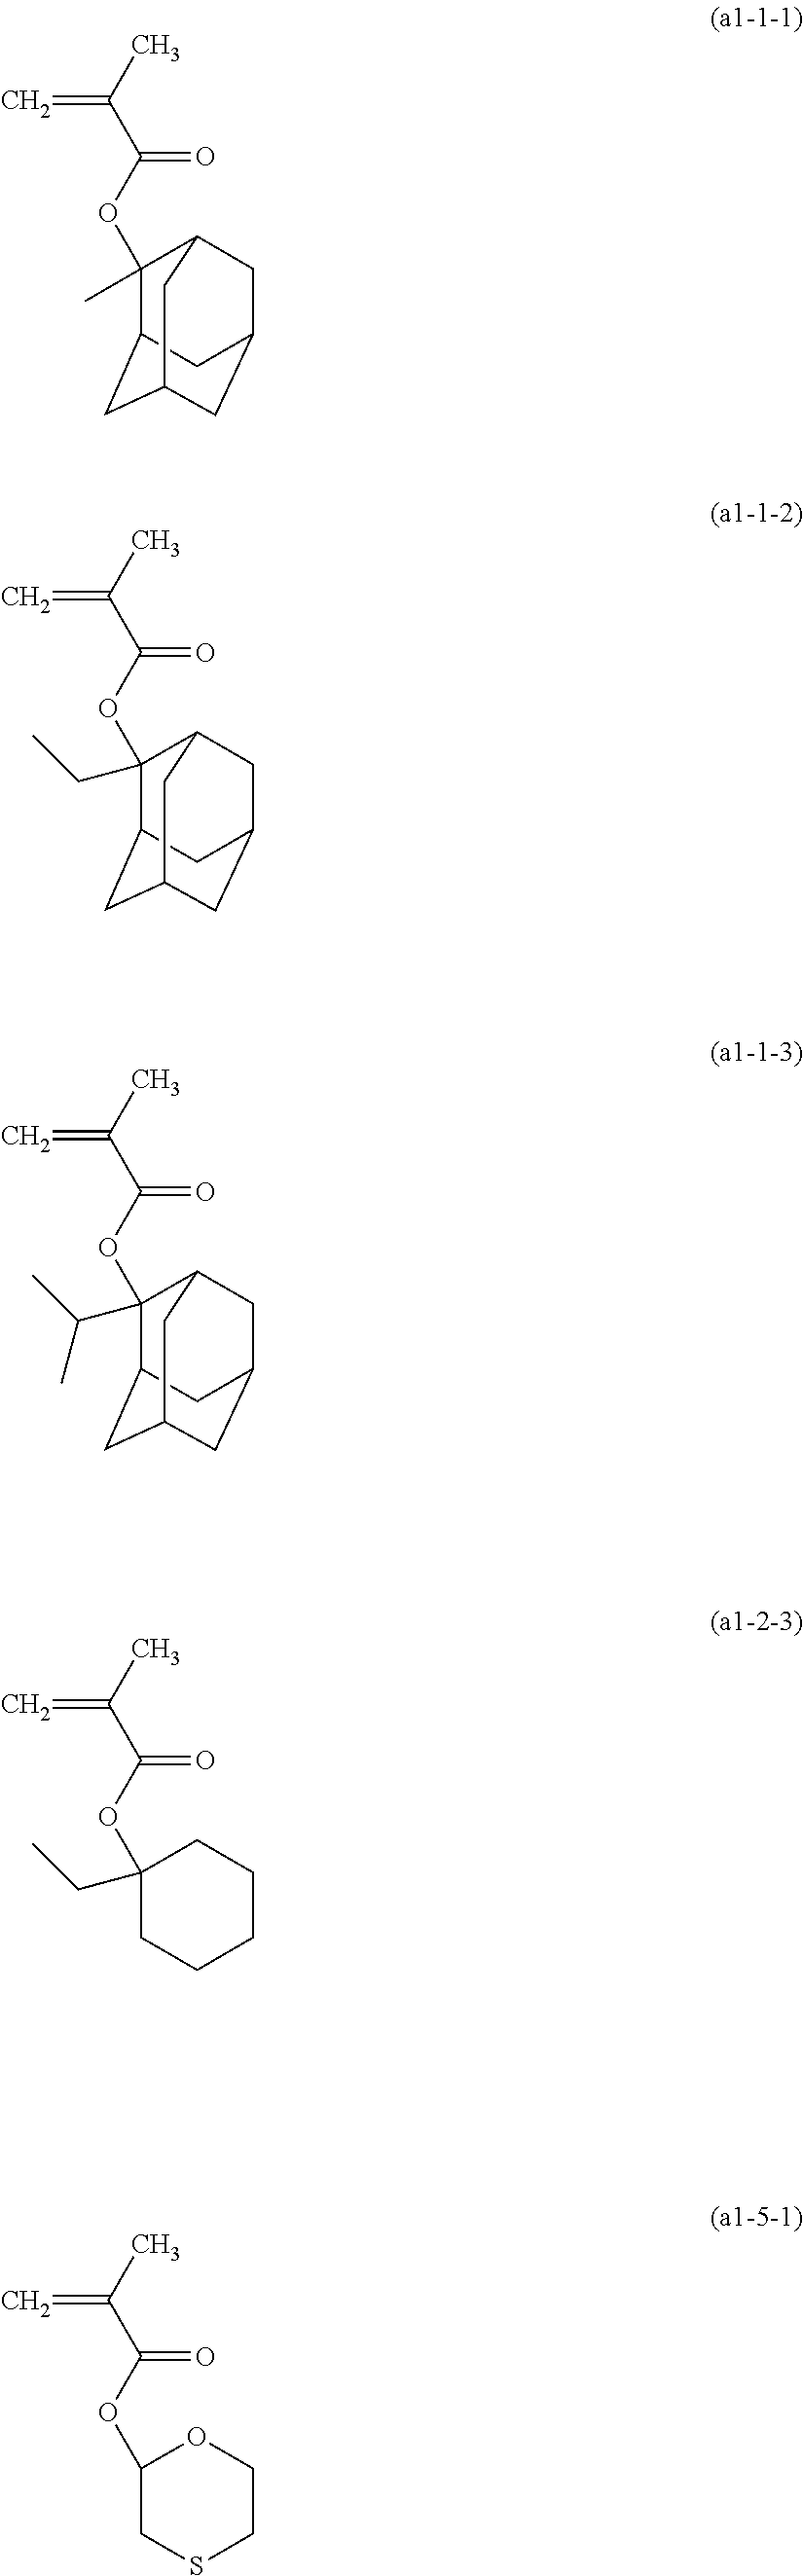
CC(C(OC1(C)C2CC3CC(CC1C3)C2)=O)=C.CC(C(OC1(CC)C2CC3CC(CC1C3)C2)=O)=C.CC(C(OC1(C(C)C)C2CC3CC(CC1C3)C2)=O)=C.CC(C(OC1(CC)CCCCC1)=O)=C.CC(C(OC1CSCCO1)=O)=C
